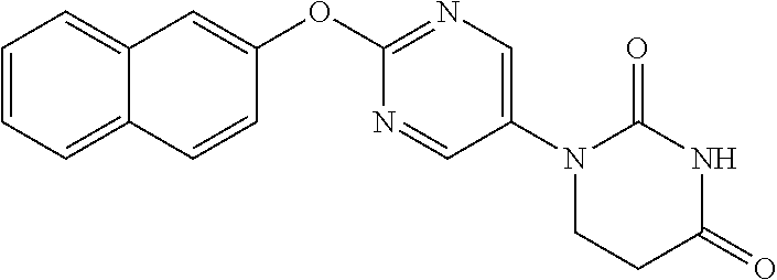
C1(OC2=NC=C(N3CCC(=O)NC3=O)C=N2)=CC2=CC=CC=C2C=C1
